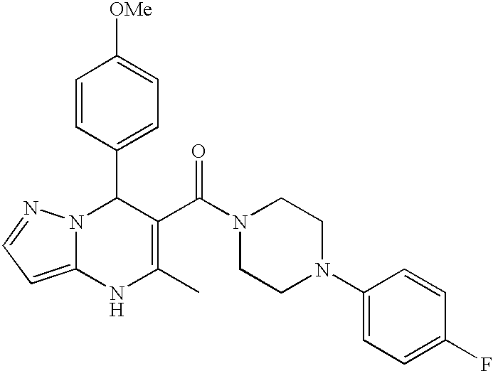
C1=CC(C2N3C(=CC=N3)NC(C)=C2C(N2CCN(C3=CC=C(F)C=C3)CC2)=O)=CC=C1[OMe]
